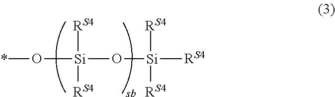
*O[Si]([RS4])([RS4])O[Si]([RS4])([RS4])[RS4]
